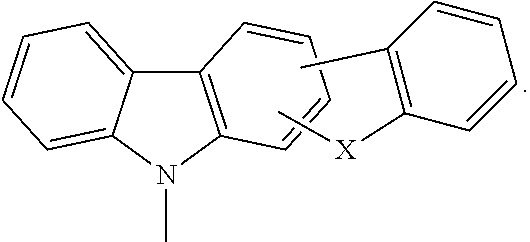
C12=C(N(C)C3=CC=CC=C13)C=CC=C2.CC1=C([X]C)C=CC=C1
